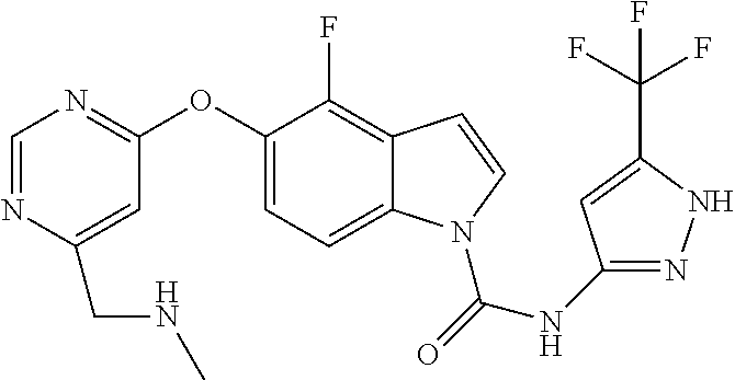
C1(OC2=NC=NC(CNC)=C2)=CC=C2C(=C1F)C=CN2C(=O)NC1=NNC(C(F)(F)F)=C1
